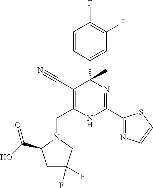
C(C1=C(C#N)C(C2=CC(F)=C(F)C=C2)(C)N=C(C2=NC=CS2)N1)N1CC(F)(F)CC1C(O)=O
